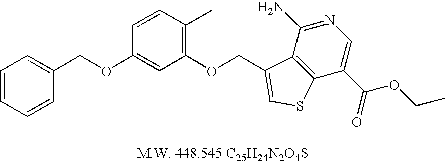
C1=CC=CC(COC2=CC(OCC3=CSC4=C3C(N)=NC=C4C(=O)OCC)=C(C)C=C2)=C1
